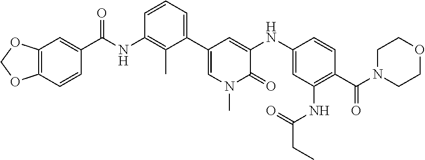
C12=C(C=CC(C(NC3=C(C)C(C4=CN(C)C(=O)C(NC5=CC(NC(=O)CC)=C(C(N6CCOCC6)=O)C=C5)=C4)=CC=C3)=O)=C1)OCO2
